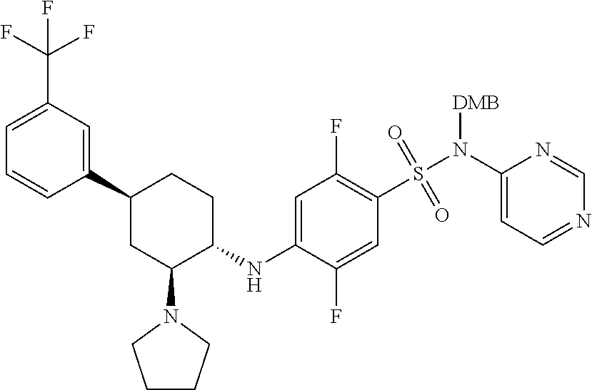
C1=CC(C2CC(N3CCCC3)C(NC3=CC(F)=C(S(=O)(=O)N(C4=CC=NC=N4)[DMB])C=C3F)CC2)=CC(C(F)(F)F)=C1
